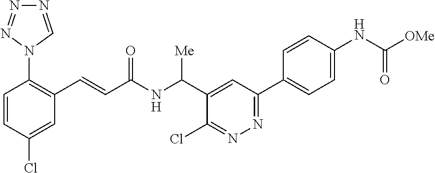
C1=CC(Cl)=CC(C=CC(NC(C2=CC(C3=CC=C(NC([OMe])=O)C=C3)=NN=C2Cl)[Me])=O)=C1N1C=NN=N1
